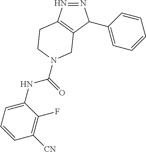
N1=NC(C2=CC=CC=C2)C2=C1CCN(C(=O)NC1=CC=CC([CN])=C1F)C2
